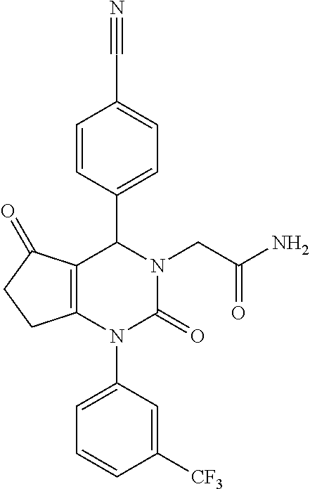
C12=C(N(C3=CC=CC([CF3])=C3)C(=O)N(CC(N)=O)C1C1=CC=C(C#N)C=C1)CCC2=O
